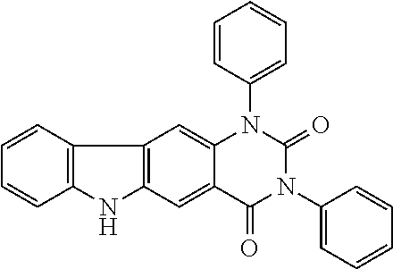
C12=C(C=C3C(=C1)N(C1=CC=CC=C1)C(=O)N(C1=CC=CC=C1)C3=O)NC1=C2C=CC=C1
